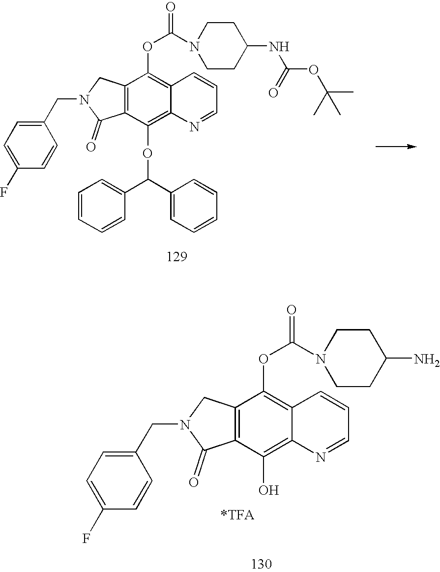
C12=C(C(OC(C3=CC=CC=C3)C3=CC=CC=C3)=C3C(=C1OC(=O)N1CCC(NC(OC(C)(C)C)=O)CC1)C=CC=N3)C(=O)N(CC1=CC=C(F)C=C1)C2.C12=C(C(O)=C3C(=C1OC(N1CCC(N)CC1)=O)C=CC=N3)C(=O)N(CC1=CC=C(F)C=C1)C2
